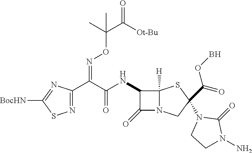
N1=C(C(C(=O)NC2C(=O)N3C2([H])SC(N2CCN(N)C2=O)(C(=O)OB)C3)=NOC(C([Ot-Bu])=O)(C)C)N=C([BocHN])S1
